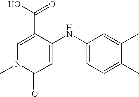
C1(C(=O)O)=CN(C)C(=O)C=C1NC1=CC=C(C)C(C)=C1
